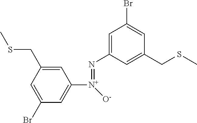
C1=C(CSC)C=C(Br)C=C1[N+](=NC1=CC(Br)=CC(CSC)=C1)[O-]
